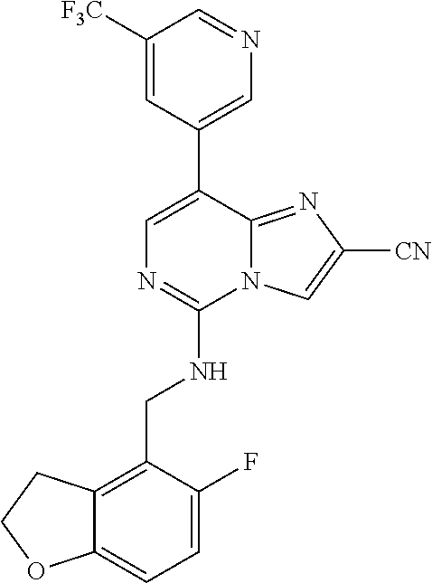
C1=NC=C(C2=CN=C(NCC3=C4C(=CC=C3F)OCC4)N3C2=NC([CN])=C3)C=C1[F3C]
